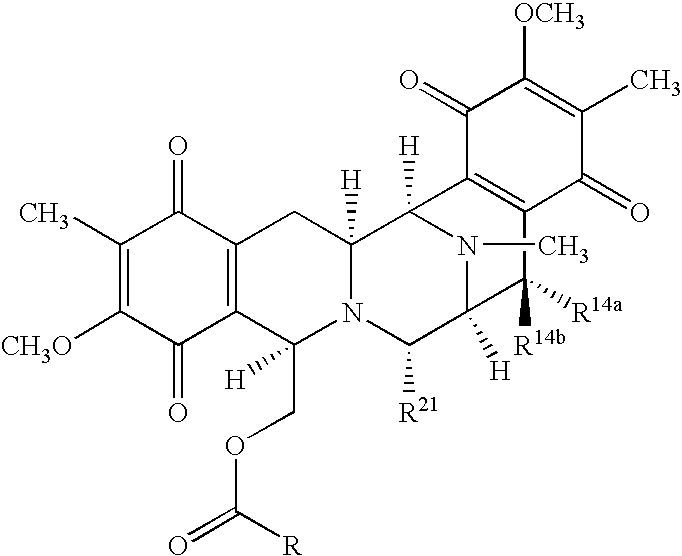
C1(C)=C([CH3O])C(=O)C2=C(C1=O)CC1([H])N(C2(COC(=O)[R])[H])C([R21])C2([H])N(C)C1([H])C1=C(C2([R14a])[R14b])C(=O)C(C)=C([OCH3])C1=O
